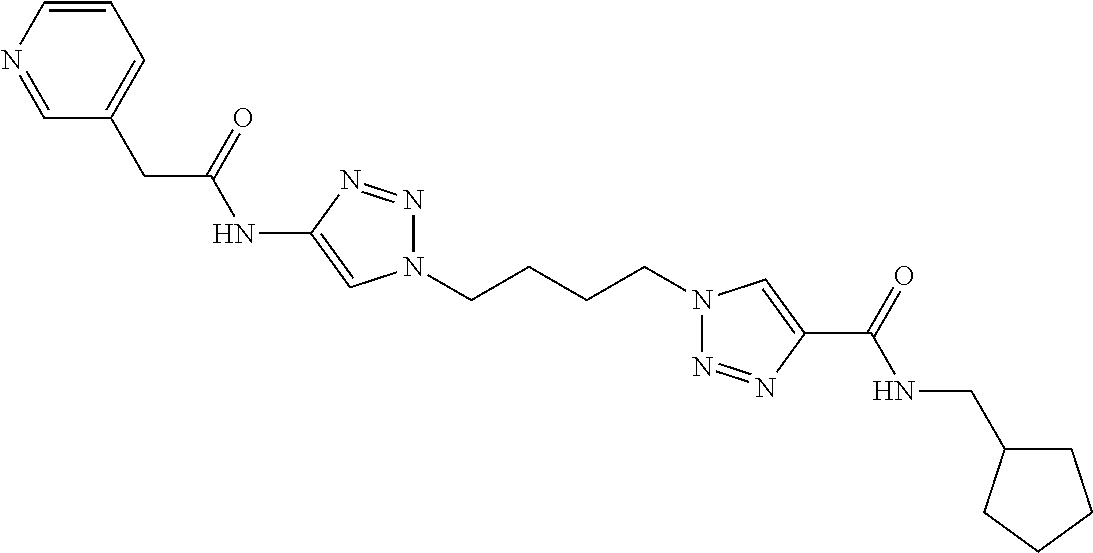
C1(NC(CC2=CC=CN=C2)=O)=CN(CCCCN2N=NC(C(=O)NCC3CCCC3)=C2)N=N1
